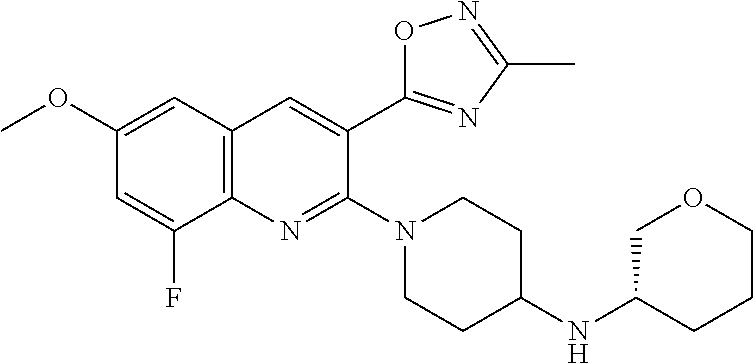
C1(OC)=CC2=C(C(F)=C1)N=C(N1CCC(NC3CCCOC3)CC1)C(C1=NC(C)=NO1)=C2
